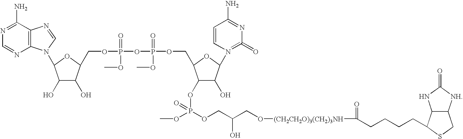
C12C([NH]C(=O)N1)CSC2CCCCC(=O)[(CH2CH2O)3(CH2)3NH]OCC(COP(OC)(OC1C(O)C(N2=C(=O)N=C(N)C=C2)OC1COP(=O)(OP(=O)(OC)OCC1C(O)C(O)C(N2C3=C(C(N)=NC=N3)N=C2)O1)OC)=O)O
